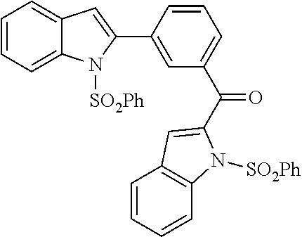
C1=CC=C2C(=C1)C=C(C1=CC(C(=O)C3=CC4=C(C=CC=C4)N3[SO2Ph])=CC=C1)N2[SO2Ph]
